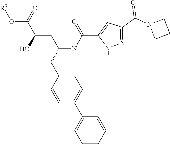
C1=C(CC(NC(C2=CC(C(N3CCC3)=O)=NN2)=O)CC(O)C(O[R7])=O)C=CC(C2=CC=CC=C2)=C1
